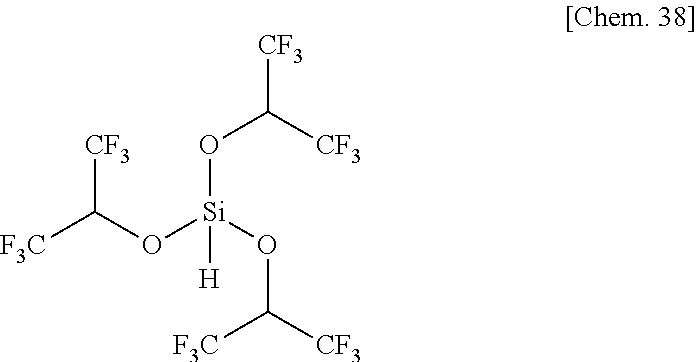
[CF3]C(O[Si](OC([CF3])[CF3])(OC([F3C])[CF3])[H])[F3C]
